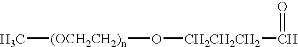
[CH2CH2CH2](C=O)O[(OCH2CH2)n]C
